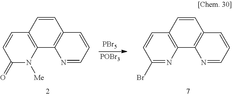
C1=CC2=C(C3=C1C=CC=N3)N=C(Br)C=C2.[PBr5].[POBr3].C1=CC2=C(C3=C1C=CC=N3)N([Me])C(=O)C=C2
